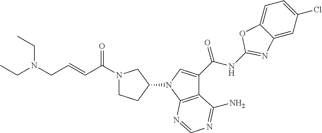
C12=CC(Cl)=CC=C1OC(NC(C1=CN(C3CCN(C(C=CCN(CC)CC)=O)C3)C3=C1C(N)=NC=N3)=O)=N2
